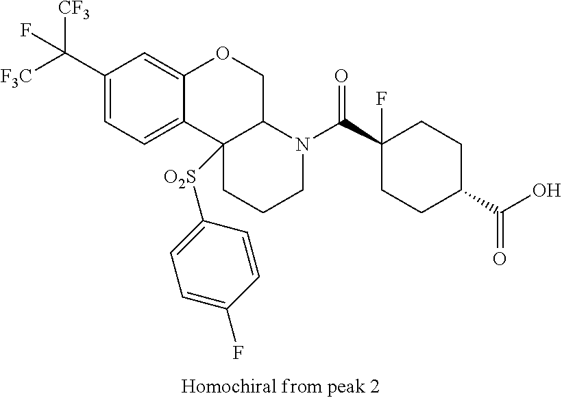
C1(C([F3C])([CF3])F)=CC=C2C(=C1)OCC1C2([O2S]C2=CC=C(F)C=C2)CCCN1C(C1(F)CCC(C(O)=O)CC1)=O
